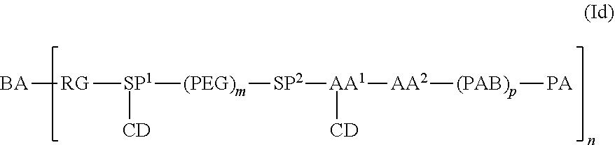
[BA][RG][SP1]([CD])[(PEG)m][SP2][AA1]([AA2][(PAB)p][PA])[CD]
